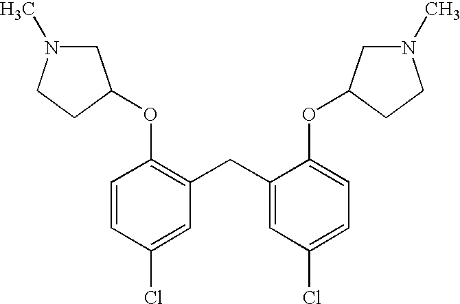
C1=CC(Cl)=CC(CC2=CC(Cl)=CC=C2OC2CN(C)CC2)=C1OC1CN(C)CC1
